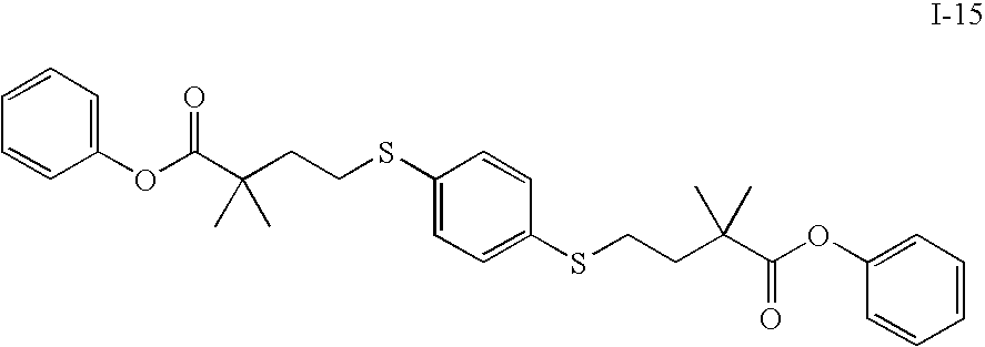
C1(OC(C(CCSC2=CC=C(SCCC(C(OC3=CC=CC=C3)=O)(C)C)C=C2)(C)C)=O)=CC=CC=C1
